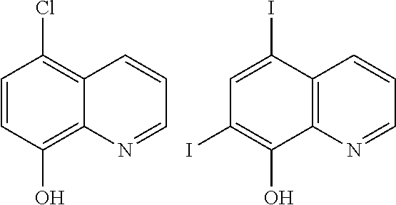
C1=CC(O)=C2C(=C1Cl)C=CC=N2.C1=C(I)C2=C(C(O)=C1I)N=CC=C2
